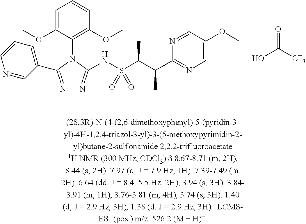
N1=CC(C2=NN=C(NS(C(C(C3=NC=C(OC)C=N3)C)C)(=O)=O)N2C2=C(OC)C=CC=C2OC)=CC=C1.OC([CF3])=O
